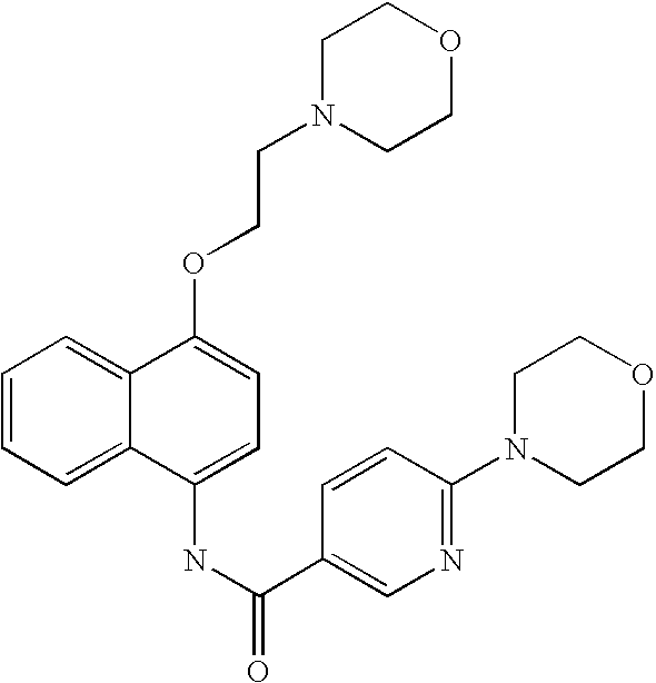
C1=CC=C2C(=C1)C(OCCN1CCOCC1)=CC=C2NC(C1=CN=C(N2CCOCC2)C=C1)=O
